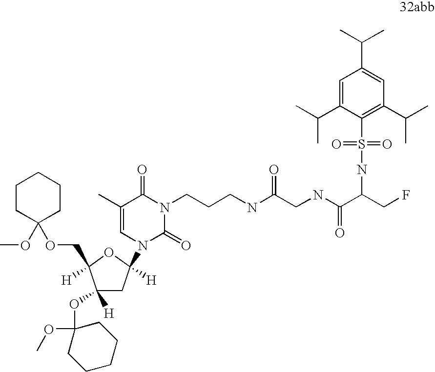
C1CC(OCC2([H])C([H])(OC3(OC)CCCCC3)CC(N3C(=O)N(CCCNC(CNC(C(CF)NS(C4=C(C(C)C)C=C(C(C)C)C=C4C(C)C)(=O)=O)=O)=O)C(=O)C(C)=C3)([H])O2)(OC)CCC1
